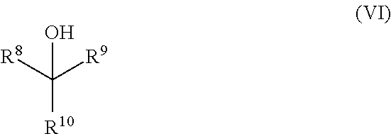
C([R10])([R8])([R9])O
